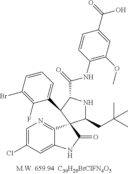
C1=C(Cl)C=C2C(=N1)C1(C(=O)N2)C(CC(C)(C)C)NC(C(NC2=C(OC)C=C(C(=O)O)C=C2)=O)C1C1=CC=CC(Br)=C1F
